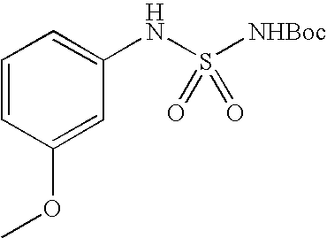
C1=CC(OC)=CC(NS([NHBoc])(=O)=O)=C1
